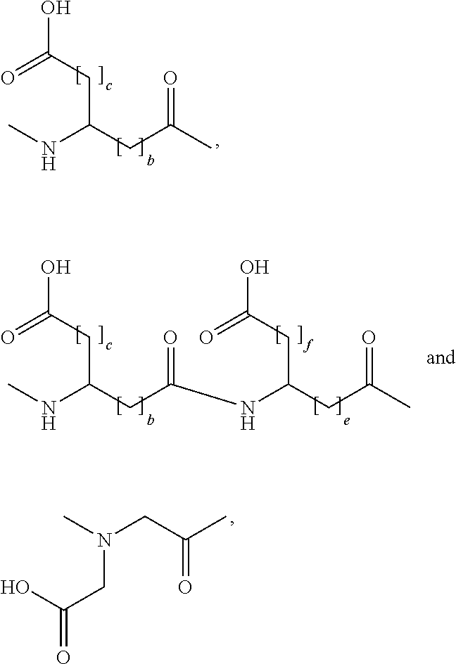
OC(CC(CC(C)=O)NC)=O.OC(CC(CC(NC(CC(C)=O)CC(O)=O)=O)NC)=O.O=C(O)CN(CC(C)=O)C
